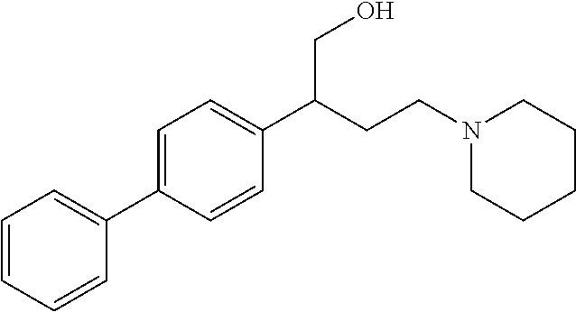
C1=CC=CC(C2=CC=C(C(CCN3CCCCC3)CO)C=C2)=C1
